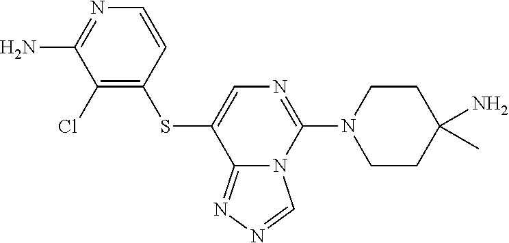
C1(Cl)=C(SC2=CN=C(N3CCC(N)(C)CC3)N3C2=NN=C3)C=CN=C1N
